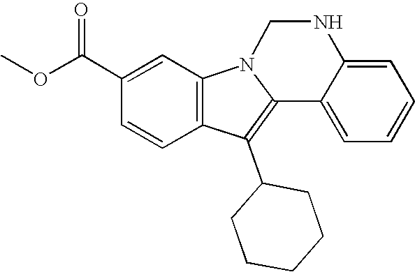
C1(C(OC)=O)=CC2=C(C=C1)C(C1CCCCC1)=C1N2CNC2=CC=CC=C12
